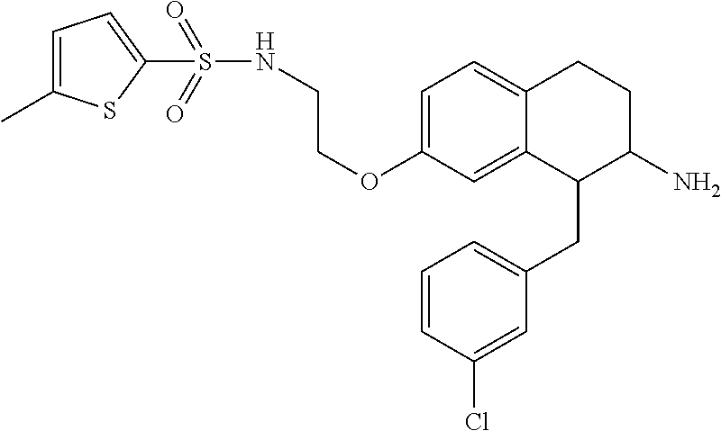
C1=C(OCCNS(=O)(=O)C2=CC=C(C)S2)C=C2C(=C1)CCC(N)C2CC1=CC=CC(Cl)=C1
